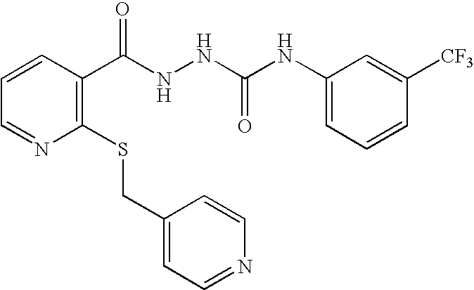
C1(CSC2=C(C(NNC(NC3=CC=CC([CF3])=C3)=O)=O)C=CC=N2)=CC=NC=C1
